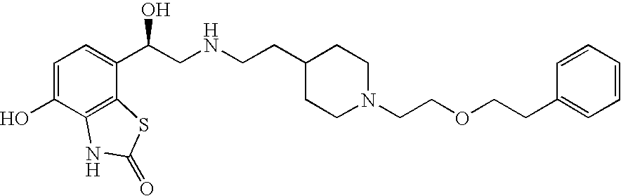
C1=C(O)C2=C(C(C(CNCCC3CCN(CCOCCC4=CC=CC=C4)CC3)O)=C1)SC(=O)N2
